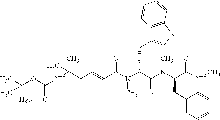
N(C(C(N(C(C(NC)=O)CC1=CC=CC=C1)C)=O)CC1=CSC2=C1C=CC=C2)(C)C(C=CCC(NC(OC(C)(C)C)=O)(C)C)=O
